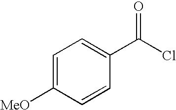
C1=C([MeO])C=CC(C(Cl)=O)=C1
